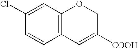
C12=C(C=C(Cl)C=C1)OCC([COOH])=C2
